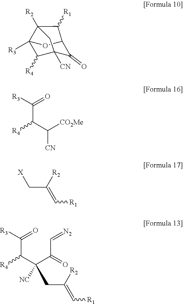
C12([R3])C([R4])C3([CN])C(=O)C(O1)C([R1])C2([R2])C3.C(C(C([CO2Me])[CN])[R4])(=O)[R3].C(C(=C[R1])[R2])[X].C(C(C(C(C=[N2])=O)(CC(=C[R1])[R2])[NC])[R4])(=O)[R3]
